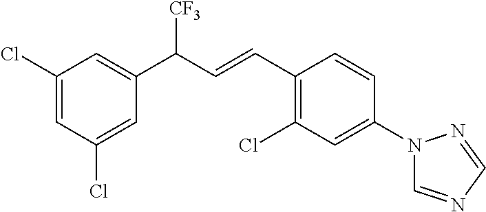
C1(Cl)=CC(Cl)=CC(C([CF3])C=CC2=C(Cl)C=C(N3C=NC=N3)C=C2)=C1
